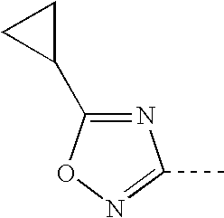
N1=C(C2CC2)ON=C1C
